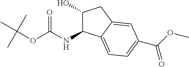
N(C(OC(C)(C)C)=O)C1C(O)CC2=CC(C(OC)=O)=CC=C12
